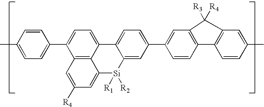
C1=C(C)C=CC(C2=CC=C3C4=C2C=C([R4])C=C4[Si]([R1])([R2])C2=CC(C4=CC5=C(C=C4)C4=C(C=C(C)C=C4)C5([R4])[R3])=CC=C32)=C1
